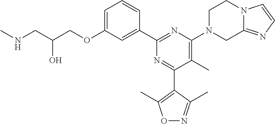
C1=C(OCC(CNC)O)C=C(C2=NC(N3CC4=NC=CN4CC3)=C(C)C(C3=C(C)ON=C3C)=N2)C=C1
